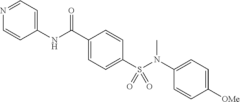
C1(C(NC2=CC=NC=C2)=O)=CC=C(S(N(C2=CC=C([OMe])C=C2)C)(=O)=O)C=C1
